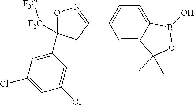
O1N=C(C2=CC=C3C(=C2)C(C)(C)OB3O)CC1([F2C][F3C])C1=CC(Cl)=CC(Cl)=C1
